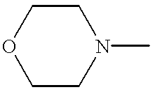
C1OCCN(C)C1
